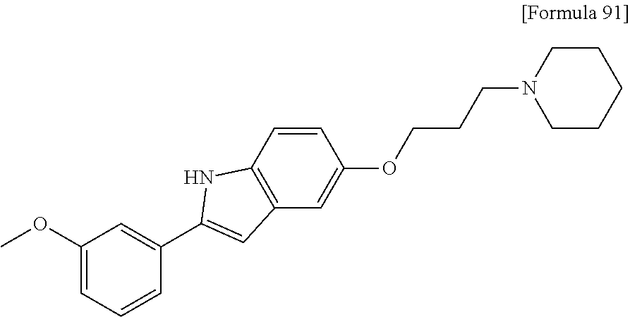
C1=CC2=C(C=C1OCCCN1CCCCC1)C=C(C1=CC(OC)=CC=C1)N2
